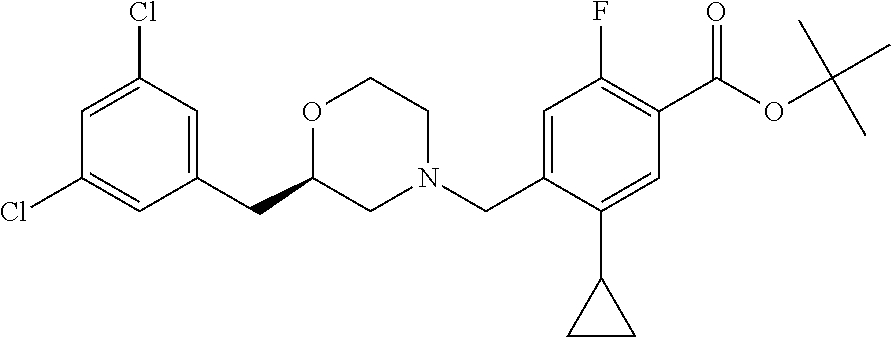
N1(CC2=CC(F)=C(C(=O)OC(C)(C)C)C=C2C2CC2)CCOC(CC2=CC(Cl)=CC(Cl)=C2)C1
